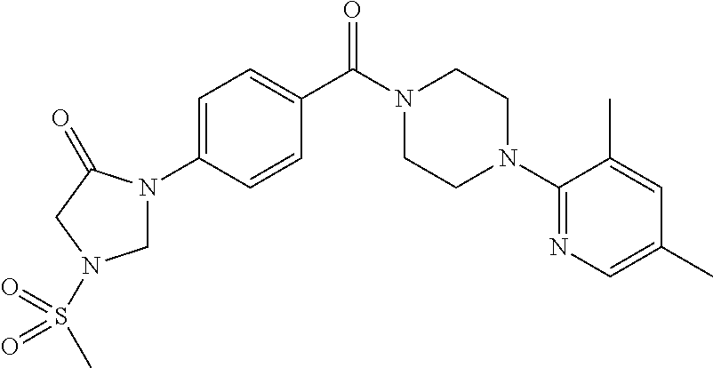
C1=C(N2CN(S(C)(=O)=O)CC2=O)C=CC(C(N2CCN(C3=NC=C(C)C=C3C)CC2)=O)=C1
